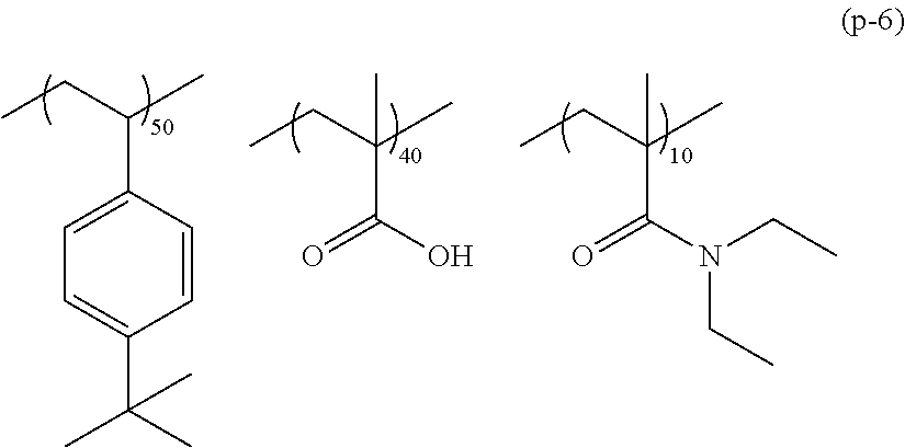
C1=CC(C(CC)C)=CC=C1C(C)(C)C.C(C(CC)(C)C)(O)=O.C(C(CC)(C)C)(N(CC)CC)=O
